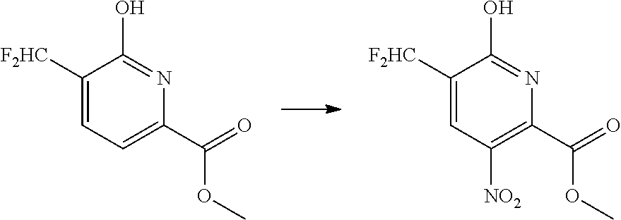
C1(C(=O)OC)=CC=C([F2HC])C(O)=N1.C1(C(=O)OC)=C([NO2])C=C([F2HC])C(O)=N1
